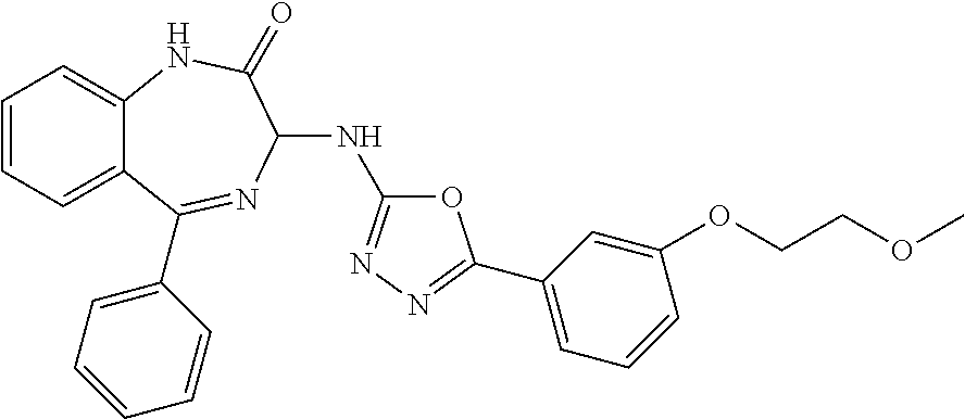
C1=CC=C2C(=C1)NC(=O)C(NC1=NN=C(C3=CC=CC(OCCOC)=C3)O1)N=C2C1=CC=CC=C1
